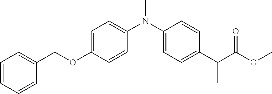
C1=CC=CC(COC2=CC=C(N(C3=CC=C(C(C(OC)=O)C)C=C3)C)C=C2)=C1
